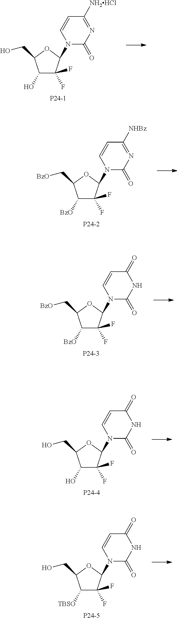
C1(O)C(F)(F)C(N2C(=O)N=C([NH2HCl])C=C2)OC1CO.[P24-1].C1([TBSO])C(F)(F)C(N2C(=O)NC(=O)C=C2)OC1CO.[P24-5].C1([BzO])C(F)(F)C(N2C(=O)N=C([NHBz])C=C2)OC1C[BzO].[P24-2].C1([BzO])C(F)(F)C(N2C(=O)NC(=O)C=C2)OC1C[BzO].[P24-3].C1(O)C(F)(F)C(N2C(=O)NC(=O)C=C2)OC1CO.[P24-4]
